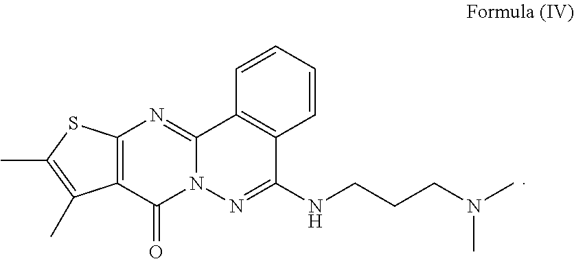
C12=C(C(=O)N3C(=N1)C1=C(C(NCCCN(C)C)=N3)C=CC=C1)C(C)=C(C)S2
